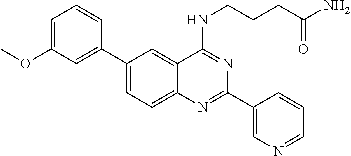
C1(C2=CC(OC)=CC=C2)=CC=C2C(=C1)C(NCCCC(N)=O)=NC(C1=CN=CC=C1)=N2
